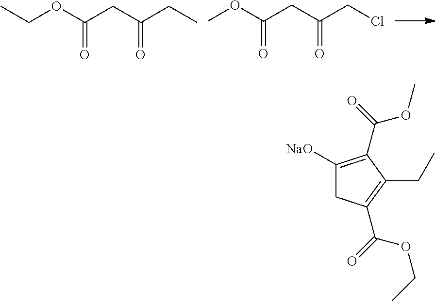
CCOC(CC(CC)=O)=O.COC(CC(CCl)=O)=O.C1([NaO])=C(C(=O)OC)C(CC)=C(C(=O)OCC)C1
